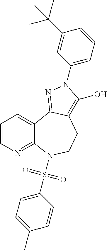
C1=CN=C2C(=C1)C1=NN(C3=CC=CC(C(C)(C)C)=C3)C(O)=C1CCN2S(C1=CC=C(C)C=C1)(=O)=O
